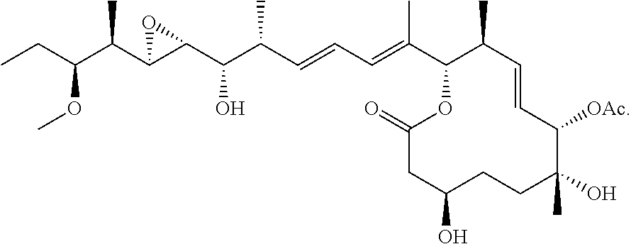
C(=C(C1OC(=O)CC(O)CCC(C)(O)C([OAc])C=CC1C)C)C=CC(C(O)C1C(C(C(OC)CC)C)O1)C
